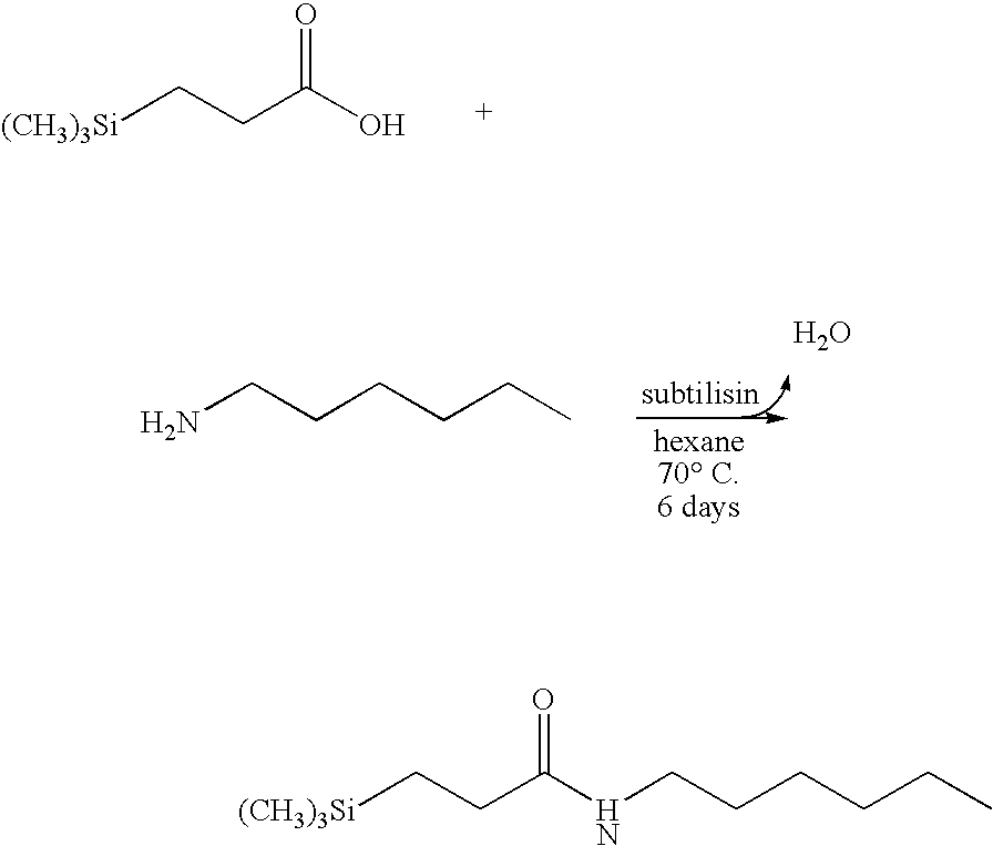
[(CH3)3Si]CCC(=O)NCCCCCC.[(CH3)3Si]CCC(O)=O.O.NCCCCCC
